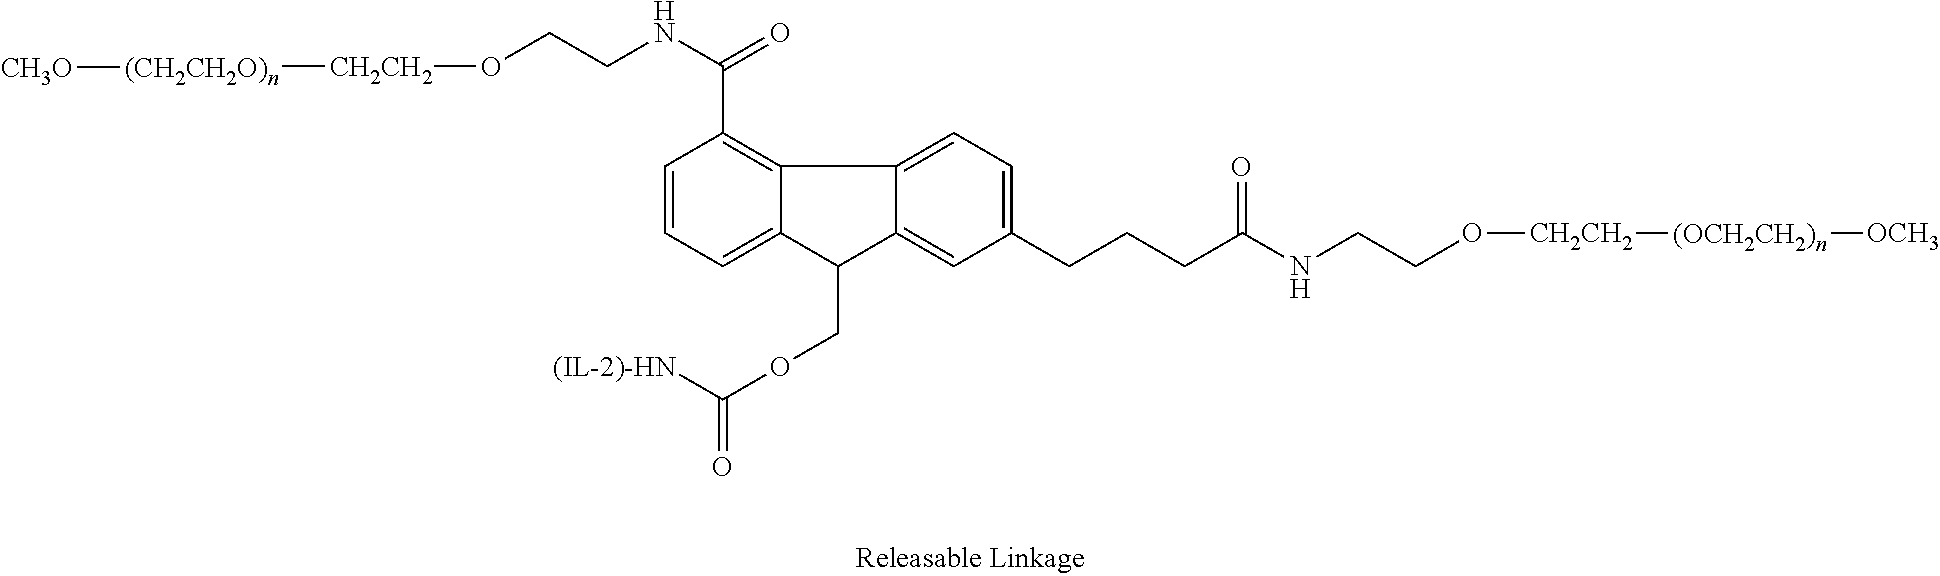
C1=CC(C(NCCO[CH2CH2][(CH2CH2O)n][CH3O])=O)=C2C(=C1)C(COC(=O)[(IL-2)-HN])C1=CC(CCCC(NCCO[CH2CH2][(OCH2CH2)n][OCH3])=O)=CC=C21
